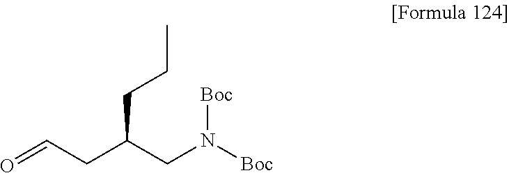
O=CCC(CN([Boc])[Boc])CCC
